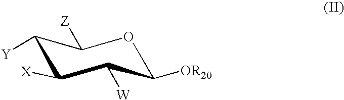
O1C([OR20])C([W])C([X])C([Y])C1[Z]
